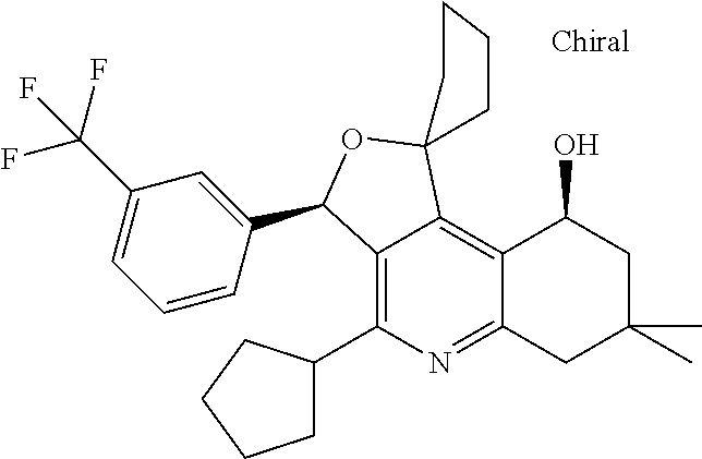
C12=C(C3CCCC3)N=C3C(=C1C1(OC2C2=CC(C(F)(F)F)=CC=C2)CCCC1)C(O)CC(C)(C)C3
